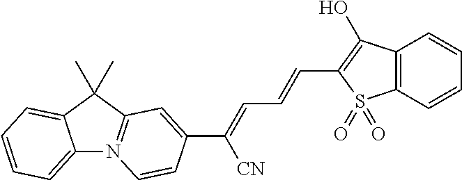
C12=CC=CC=C1C(C)(C)C1=N2C=CC(C(=CC=CC2=C(O)C3=C(S2(=O)=O)C=CC=C3)[CN])=C1
